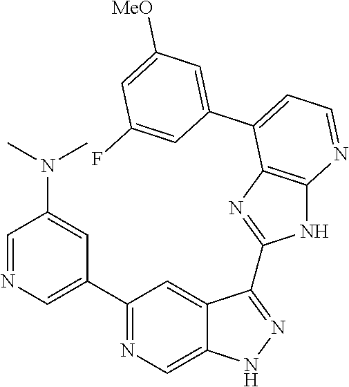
C1(C2=NC=C3C(=C2)C(C2=NC4=C(N2)N=CC=C4C2=CC([MeO])=CC(F)=C2)=NN3)=CN=CC(N(C)C)=C1
